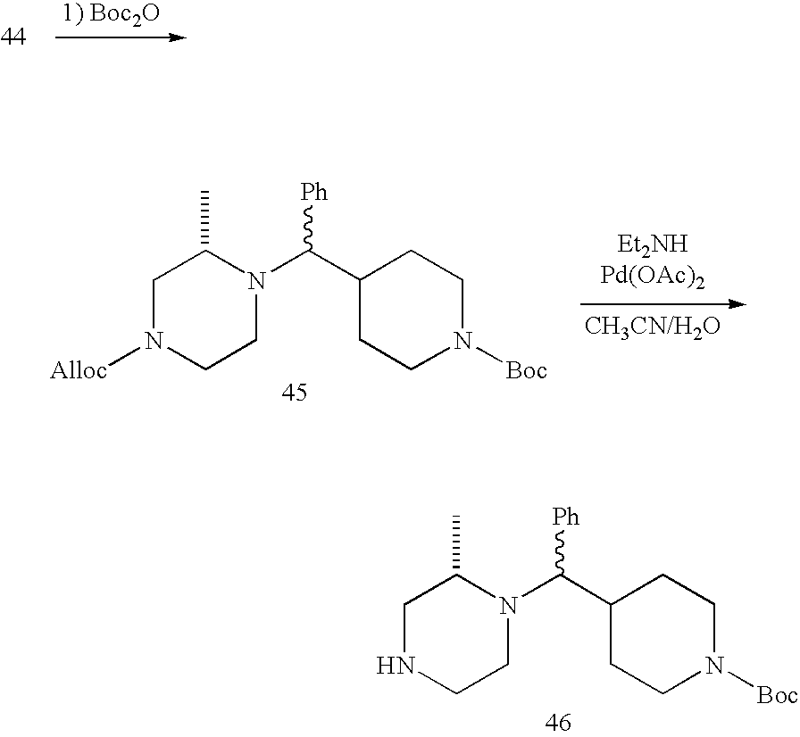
C1N([Alloc])CCN(C(C2CCN([Boc])CC2)[Ph])C1C.C1NCCN(C(C2CCN([Boc])CC2)[Ph])C1C
